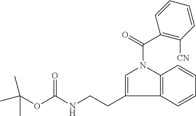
O(C(NCCC1=CN(C(=O)C2=C([CN])C=CC=C2)C2=C1C=CC=C2)=O)C(C)(C)C
